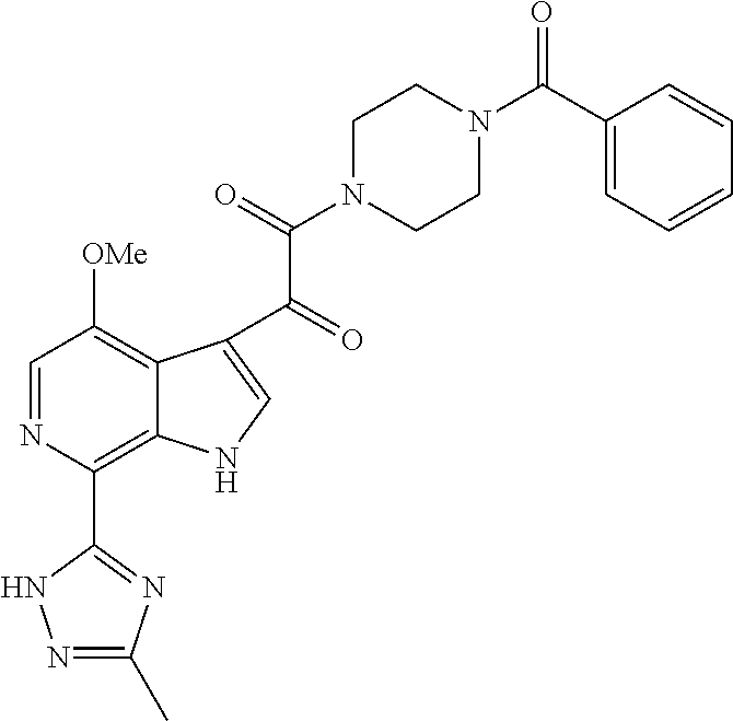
C1=NC(C2=NC(C)=NN2)=C2C(=C1[OMe])C(C(=O)C(=O)N1CCN(C(C3=CC=CC=C3)=O)CC1)=CN2
